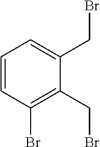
C1=CC(Br)=C(CBr)C(CBr)=C1
